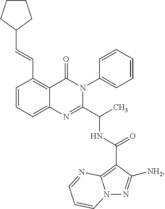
C1(C=CC2CCCC2)=C2C(=CC=C1)N=C(C(C)NC(C1=C3N(N=C1[NH2])C=CC=N3)=O)N(C1=CC=CC=C1)C2=O
